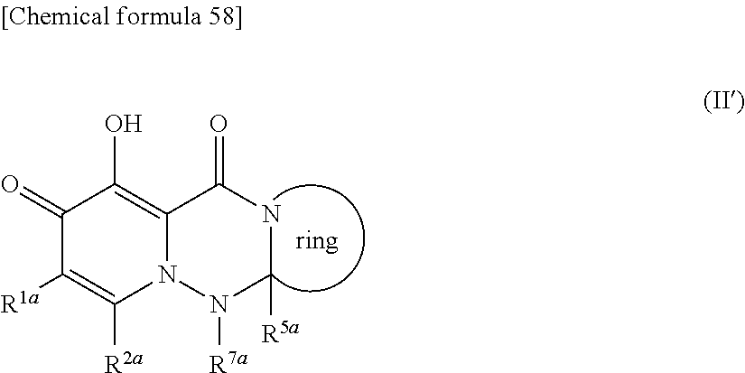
C1(=O)C([R1a])=C([R2a])N2C(=C1O)C(=O)NC([R5a])N2[R7a]
